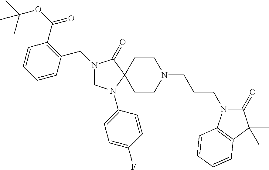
N1(CC2=C(C(=O)OC(C)(C)C)C=CC=C2)CN(C2=CC=C(F)C=C2)C2(C1=O)CCN(CCCN1C(=O)C(C)(C)C3=C1C=CC=C3)CC2
